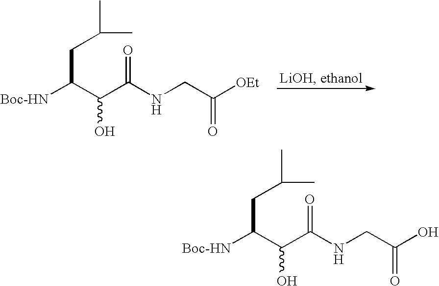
[Boc-HN]C(C(C(NCC([OEt])=O)=O)O)CC(C)C.[Boc-HN]C(C(C(NCC(O)=O)=O)O)CC(C)C
